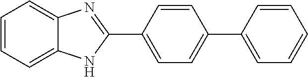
C1=CC=C2C(=C1)N=C(C1=CC=C(C3=CC=CC=C3)C=C1)N2
